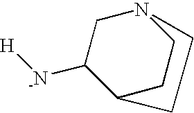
N12CC([-N][H])C(CC1)CC2
